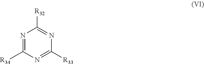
N1=C([R34])N=C([R33])N=C1[R32]
